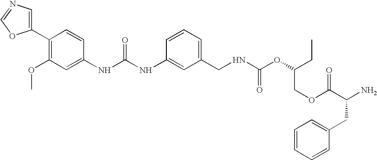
C1(C2=C(OC)C=C(NC(NC3=CC(CNC(OC(CC)COC(C(N)CC4=CC=CC=C4)=O)=O)=CC=C3)=O)C=C2)=CN=CO1
